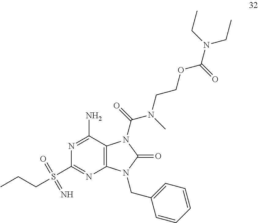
N1=C(N)C2=C(N=C1S(=O)(=N)CCC)N(CC1=CC=CC=C1)C(=O)N2C(N(CCOC(N(CC)CC)=O)C)=O
